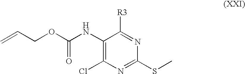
C1(NC(OCC=C)=O)=C(Cl)N=C(SC)N=C1[R3]
